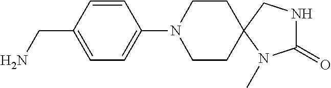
C1=CC(N2CCC3(CC2)N(C)C(=O)NC3)=CC=C1CN
